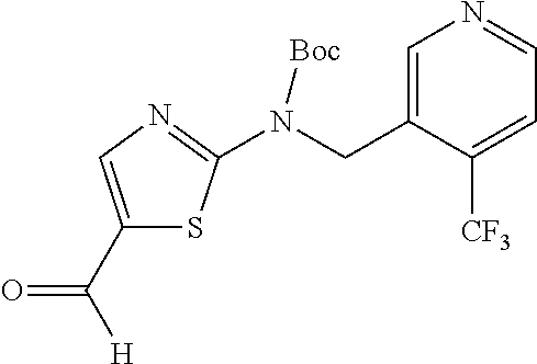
C1(C([H])=O)=CN=C(N(CC2=CN=CC=C2[CF3])[Boc])S1
